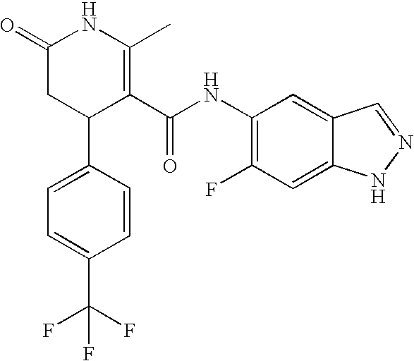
C1=C(C2C(C(NC3=C(F)C=C4C(=C3)C=NN4)=O)=C(C)NC(=O)C2)C=CC(C(F)(F)F)=C1
